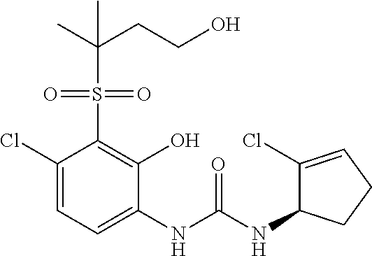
C1(Cl)=CC=C(NC(NC2C(Cl)=CCC2)=O)C(O)=C1S(=O)(=O)C(C)(CCO)C
